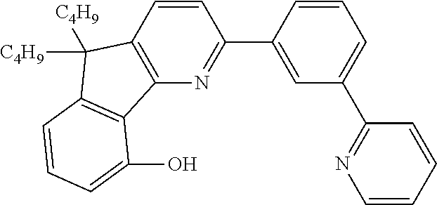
C1=CC2=C(N=C1C1=CC(C3=NC=CC=C3)=CC=C1)C1=C(C2([C4H9])[C4H9])C=CC=C1O
